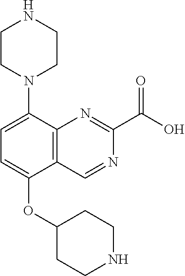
C1=C(N2CCNCC2)C2=C(C(OC3CCNCC3)=C1)C=NC(C(O)=O)=N2
